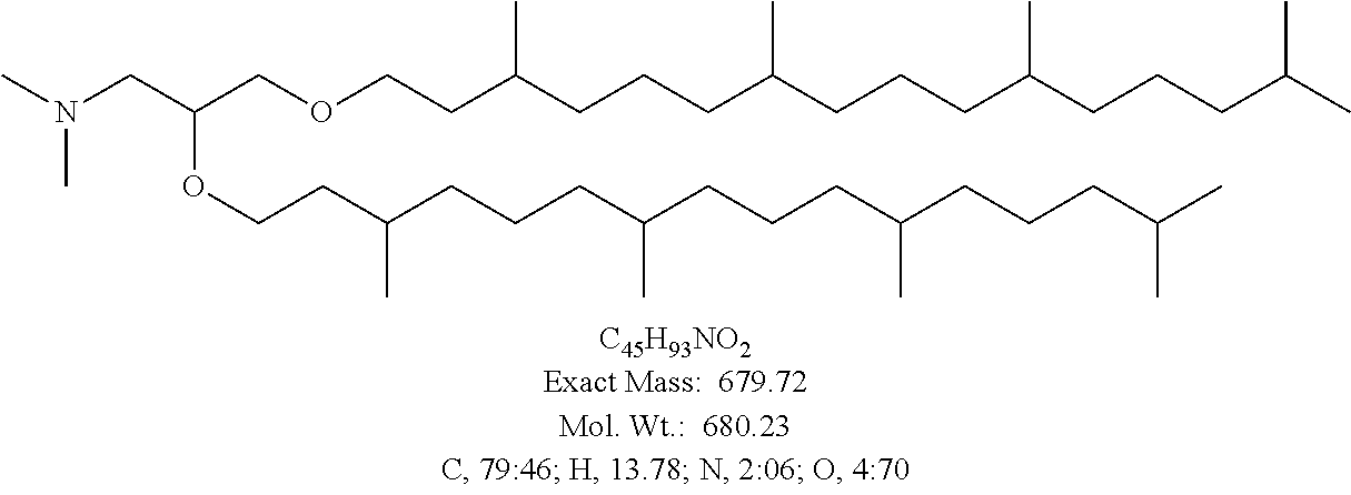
CN(CC(COCCC(CCCC(CCCC(CCCC(C)C)C)C)C)OCCC(CCCC(CCCC(CCCC(C)C)C)C)C)C
